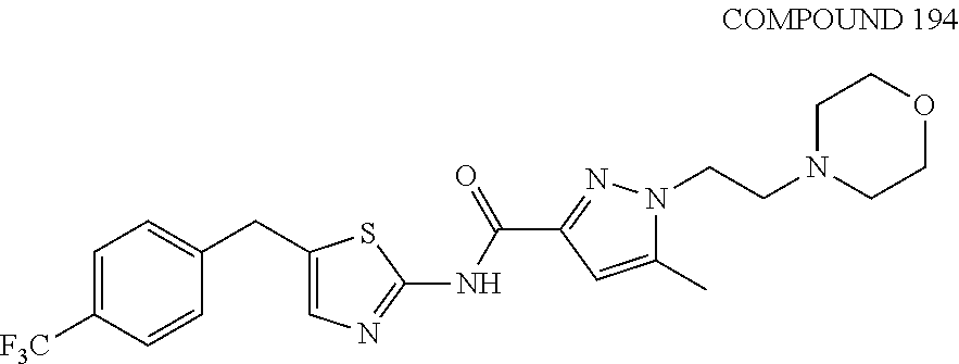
C1(CC2=CC=C([F3C])C=C2)=CN=C(NC(C2=NN(CCN3CCOCC3)C(C)=C2)=O)S1
